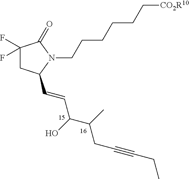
C1(F)(F)CC(C=CC(C(C)CC#CCC)O)N(CCCCCC[CO2R10])C1=O
